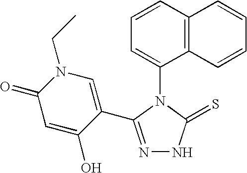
C1=CC2=C(C(N3C(=S)NN=C3C3=CN(CC)C(=O)C=C3O)=C1)C=CC=C2
